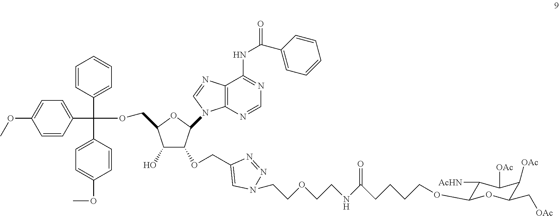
C1=CC(C(OCC2C(O)C(OCC3=CN(CCOCCNC(CCCCOC4C([AcHN])C([OAc])C([OAc])C(C[OAc])O4)=O)N=N3)C(N3C4=C(N=C3)C(NC(C3=CC=CC=C3)=O)=NC=N4)O2)(C2=CC=CC=C2)C2=CC=C(OC)C=C2)=CC=C1OC
